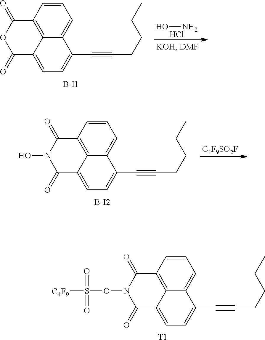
C12=C3C(=CC=C(C#CCCCC)C3=CC=C1)C(=O)N(OS([C4F9])(=O)=O)C2=O.[T1].C12=C3C(=CC=C(C#CCCCC)C3=CC=C1)C(=O)OC2=O.[B-I1].ON.Cl.C12=C3C(=CC=C(C#CCCCC)C3=CC=C1)C(=O)N(O)C2=O.[B-I2].[C4F9SO2F]
